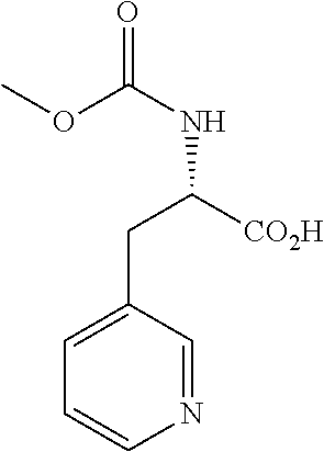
N1=CC(CC([CO2H])NC(=O)OC)=CC=C1
